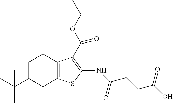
C1C(C(C)(C)C)CC2=C(C1)C(C(OCC)=O)=C(NC(CCC(O)=O)=O)S2
